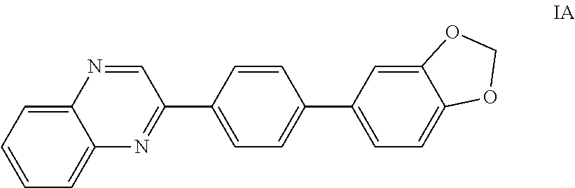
C12=CC=CC=C1N=C(C1=CC=C(C3=CC=C4C(=C3)OCO4)C=C1)C=N2
